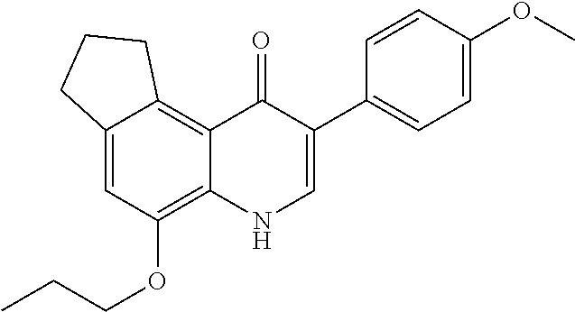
C12=C3C(=CC(OCCC)=C1NC=C(C1=CC=C(OC)C=C1)C2=O)CCC3
